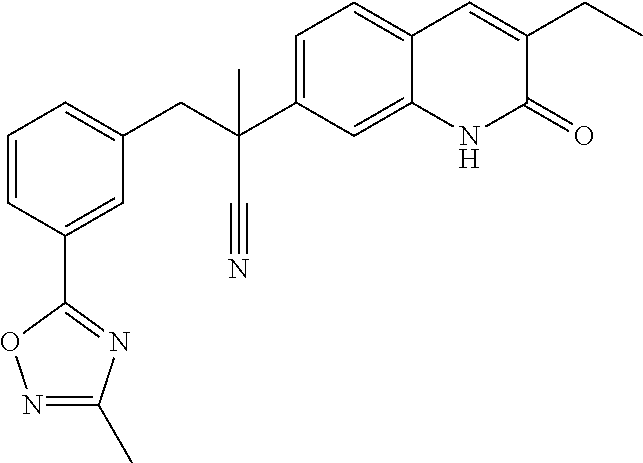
C1=CC(C2=NC(C)=NO2)=CC(CC(C2=CC=C3C(=C2)NC(=O)C(CC)=C3)(C#N)C)=C1
